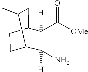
C1CC2C3C(C1C(C)([H])(N)C2(C(=O)[OMe])[H])C3
